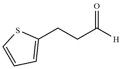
C(C([H])=O)CC1=CC=CS1
